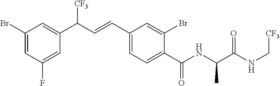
C1(Br)=CC(F)=CC(C(C=CC2=CC=C(C(NC(C(NC[CF3])=O)C)=O)C(Br)=C2)[CF3])=C1
